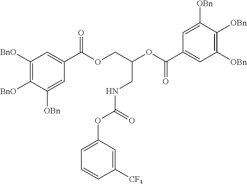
C1([BnO])=C([BnO])C([OBn])=CC(C(=O)OCC(OC(C2=CC([OBn])=C([OBn])C([OBn])=C2)=O)CNC(OC2=CC=CC([CF3])=C2)=O)=C1
